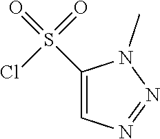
C1(S(=O)(Cl)=O)=CN=NN1C
